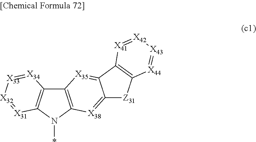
C12=C(N(*)C3=C1[X34]=[X33][X32]=[X31]3)[X38]=C1C(=[X35]2)C2=C([Z31]1)[X44]=[X43][X42]=[X41]2
